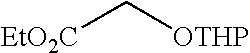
[EtO2C]C[OTHP]
